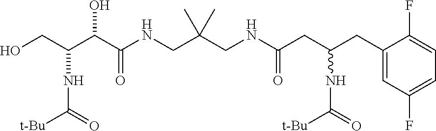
OCC(C(C(NCC(CNC(CC(CC1=CC(F)=CC=C1F)NC([t-Bu])=O)=O)(C)C)=O)O)NC([t-Bu])=O
